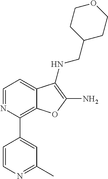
C1=NC(C2=CC(C)=NC=C2)=C2C(=C1)C(NCC1CCOCC1)=C(N)O2
